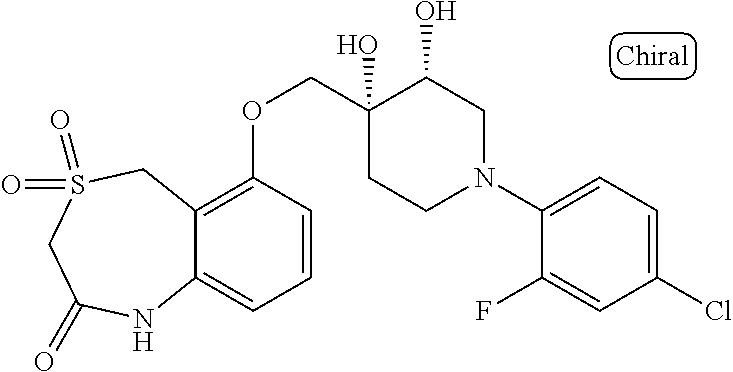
C1(N2CC(O)C(O)(COC3=C4C(=CC=C3)NC(=O)CS(=O)(=O)C4)CC2)=CC=C(Cl)C=C1F
